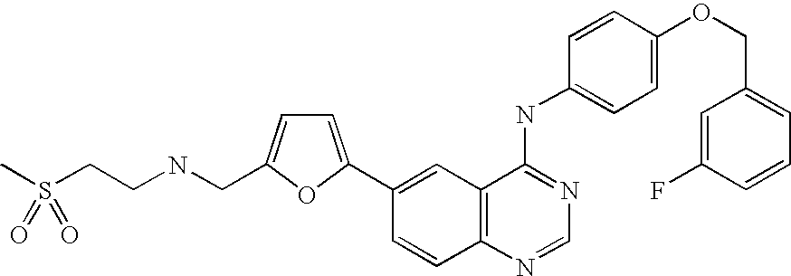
C1=NC2=C(C(NC3=CC=C(OCC4=CC=CC(F)=C4)C=C3)=N1)C=C(C1=CC=C(CNCCS(C)(=O)=O)O1)C=C2
